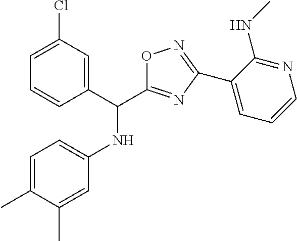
ClC1=CC=CC(C(C2=NC(C3=CC=CN=C3NC)=NO2)NC2=CC=C(C)C(C)=C2)=C1
